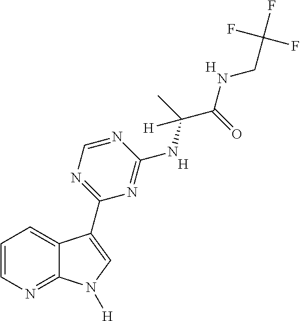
C1=CN=C2C(=C1)C(C1=NC=NC(NC(C(=O)NCC(F)(F)F)(C)[H])=N1)=CN2[H].[H].[H]
